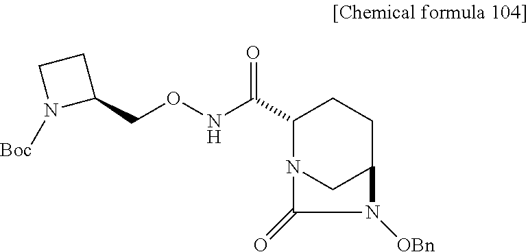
C1(C(=O)NOCC2CCN2[Boc])N2CC(CC1)N([OBn])C2=O
